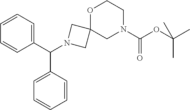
C1=CC=C(C(N2CC3(C2)CN(C(OC(C)(C)C)=O)CCO3)C2=CC=CC=C2)C=C1
